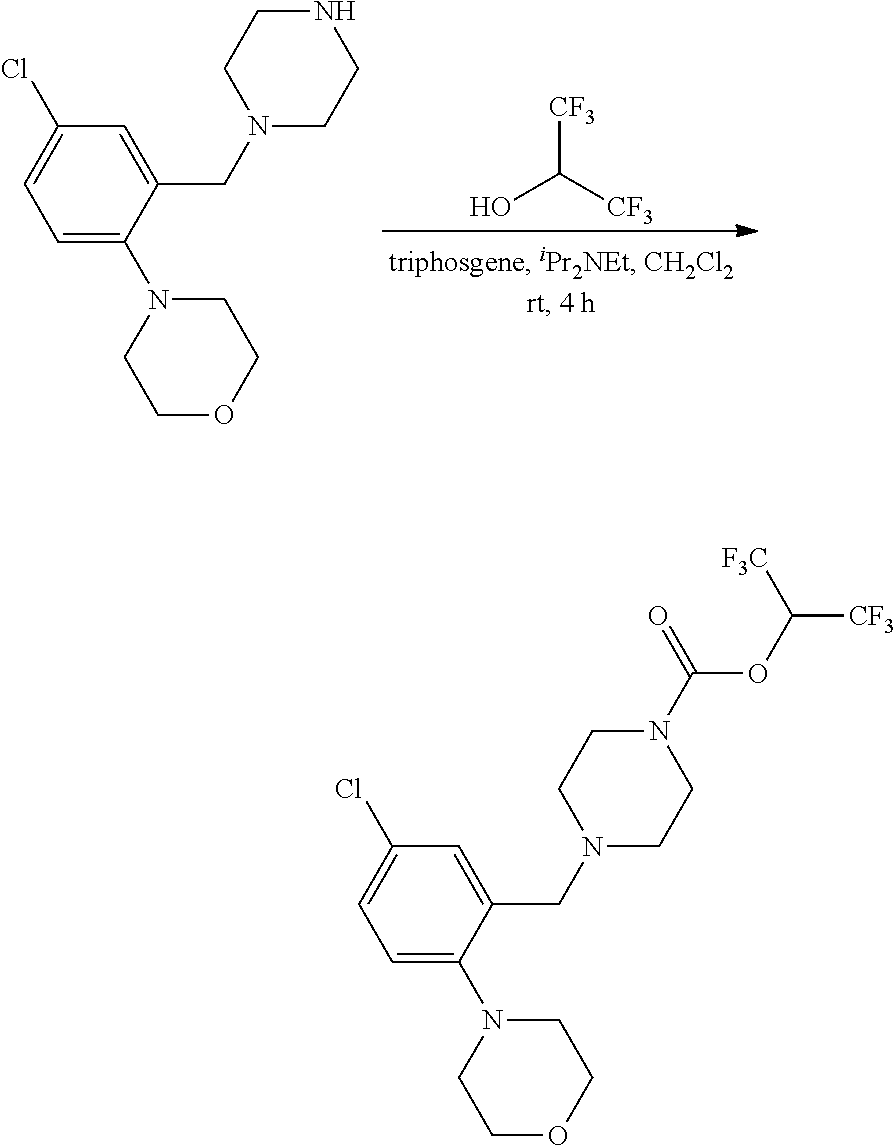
C1=C(CN2CCNCC2)C(N2CCOCC2)=CC=C1Cl.OC([CF3])[CF3].C1=C(CN2CCN(C(OC([F3C])[CF3])=O)CC2)C(N2CCOCC2)=CC=C1Cl
